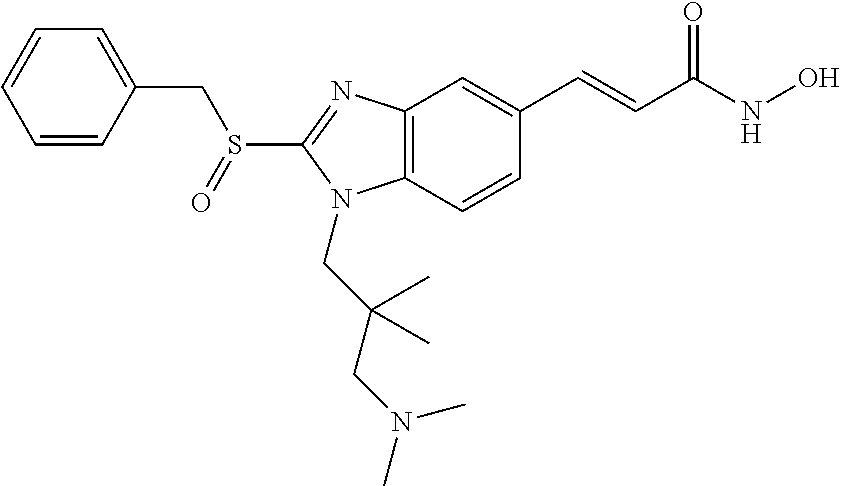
C1=CC(CS(C2=NC3=C(N2CC(CN(C)C)(C)C)C=CC(C=CC(NO)=O)=C3)=O)=CC=C1
